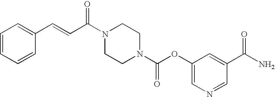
C1=CC=CC(C=CC(N2CCN(C(=O)OC3=CN=CC(C(=O)N)=C3)CC2)=O)=C1
